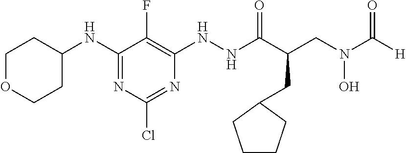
N(C1=NC(Cl)=NC(NNC(C(CN(C([H])=O)O)CC2CCCC2)=O)=C1F)C1CCOCC1
